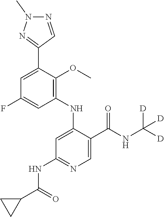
C1=C(F)C=C(C2=NN(C)N=C2)C(OC)=C1NC1=CC(NC(C2CC2)=O)=NC=C1C(NC([D])([D])[D])=O
